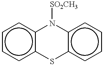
c1ccc2c(c1)N([SO2CH3])c1c(cccc1)S2
